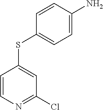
C1(SC2=CC(Cl)=NC=C2)=CC=C(N)C=C1
